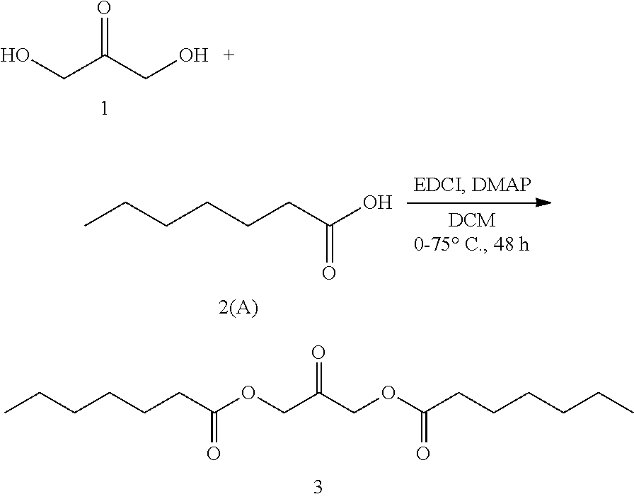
OCC(CO)=O.CCCCCCC(OCC(COC(CCCCCC)=O)=O)=O.CCCCCCC(O)=O
